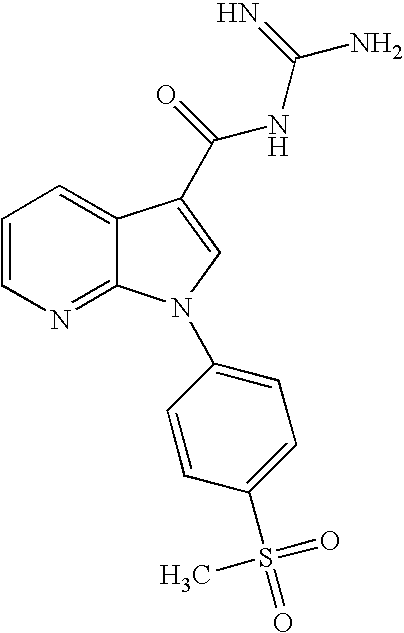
C1=CN=C2C(=C1)C(C(NC(N)=N)=O)=CN2C1=CC=C(S(=O)(=O)C)C=C1
